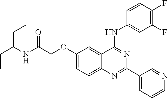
C12=CC=C(OCC(NC(CC)CC)=O)C=C1C(NC1=CC(F)=C(F)C=C1)=NC(C1=CC=CN=C1)=N2
